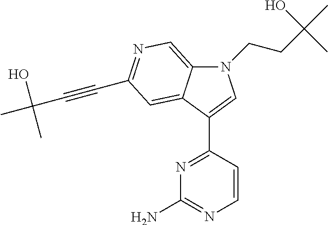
N1(CCC(C)(O)C)C2=CN=C(C#CC(C)(O)C)C=C2C(C2=NC(N)=NC=C2)=C1
